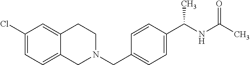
C1(Cl)=CC=C2C(=C1)CCN(CC1=CC=C(C(NC(C)=O)C)C=C1)C2
